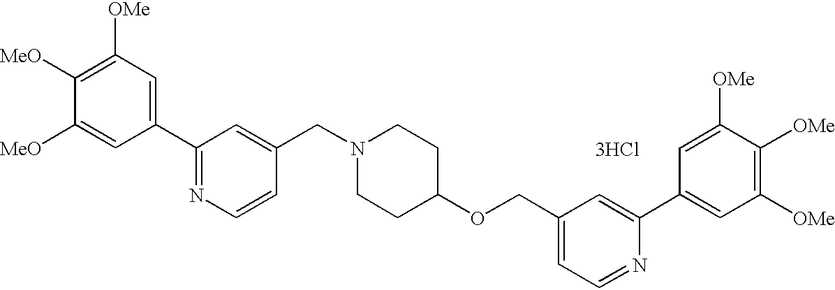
C(N1CCC(OCC2=CC=NC(C3=CC([OMe])=C([OMe])C([OMe])=C3)=C2)CC1)C1=CC(C2=CC([OMe])=C([MeO])C([MeO])=C2)=NC=C1.[3HCl]
